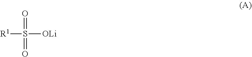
[R1]S(=O)(=O)[OLi]
